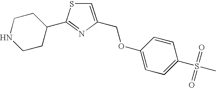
C1=C(COC2=CC=C(S(=O)(=O)C)C=C2)N=C(C2CCNCC2)S1
